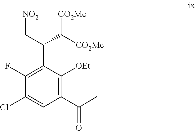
C1(Cl)=CC(C(=O)C)=C([OEt])C(C(C[NO2])C([CO2Me])[CO2Me])=C1F
